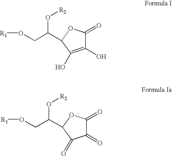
C1(O)=C(O)C(C(CO[R1])O[R2])OC1=O.C1(=O)C(=O)OC(C(CO[R1])O[R2])C1=O
